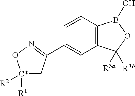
C12=C(B(O)OC1([R3b])[R3a])C=CC(C1=NO[C*]([R1])([R2])C1)=C2
